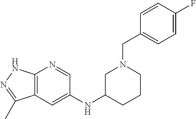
C1(NC2=CC3=C(N=C2)NN=C3C)CCCN(CC2=CC=C(F)C=C2)C1
